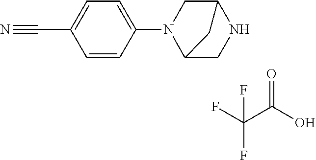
C(F)(F)(C(O)=O)F.C1(C#N)=CC=C(N2C3CNC(C2)C3)C=C1
